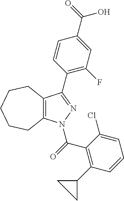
C12=C(N(C(C3=C(C4CC4)C=CC=C3Cl)=O)N=C1C1=C(F)C=C(C(O)=O)C=C1)CCCCC2
